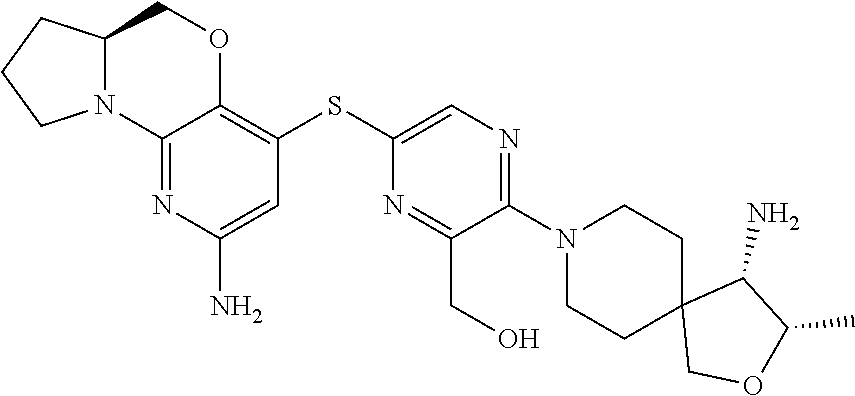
C12=NC(N)=CC(SC3=CN=C(N4CCC5(CC4)COC(C)C5N)C(CO)=N3)=C1OCC1N2CCC1
